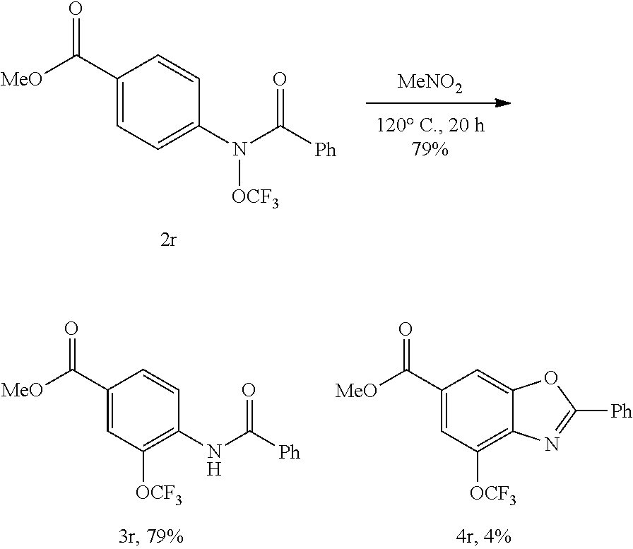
N(C([Ph])=O)C1=C([OCF3])C=C(C(=O)[MeO])C=C1.C12=C([OCF3])C=C(C(=O)[MeO])C=C1OC([Ph])=N2.[MeNO2].N(C([Ph])=O)([OCF3])C1=CC=C(C(=O)[MeO])C=C1
